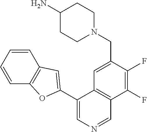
C1(C2=CC3=C(C=CC=C3)O2)=CN=CC2=C1C=C(CN1CCC(N)CC1)C(F)=C2F
